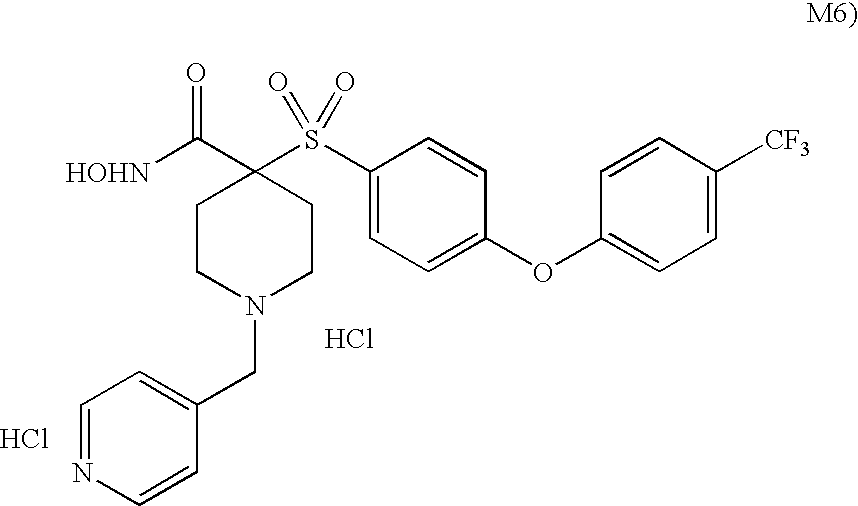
[HOHN]C(=O)C1(S(C2=CC=C(OC3=CC=C([CF3])C=C3)C=C2)(=O)=O)CCN(CC2=CC=NC=C2)CC1.Cl.Cl
